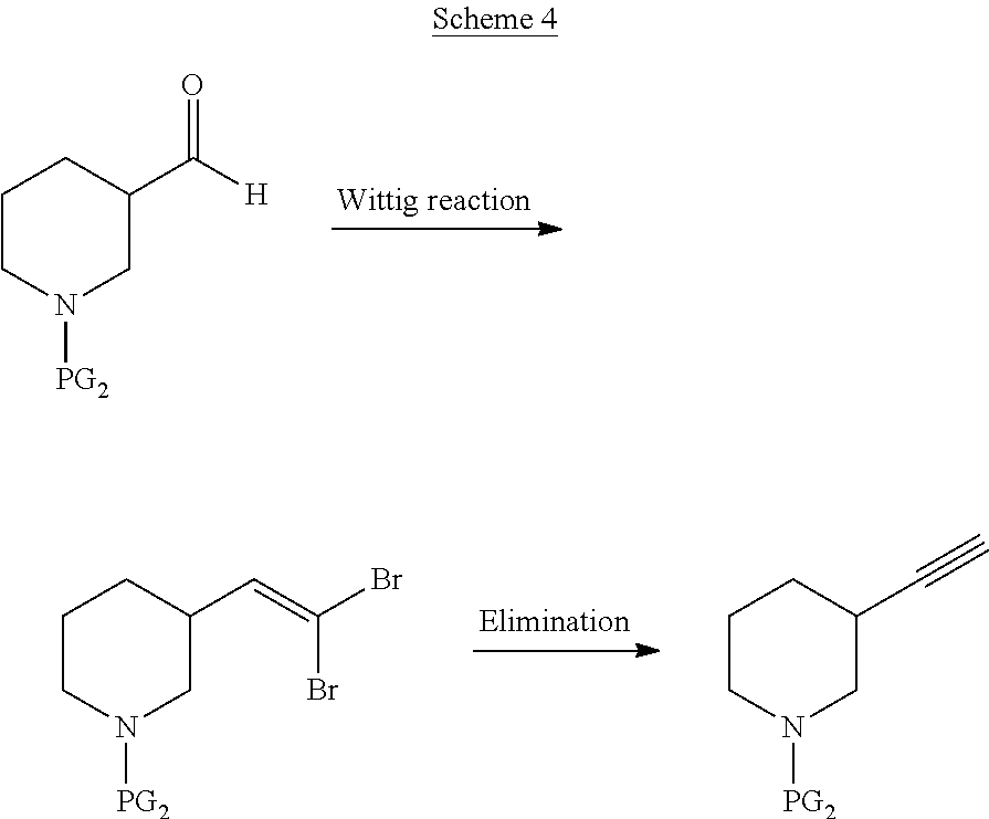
N1([PG2])CCCC(C([H])=O)C1.N1([PG2])CCCC(C=C(Br)Br)C1.N1([PG2])CCCC(C#C)C1
